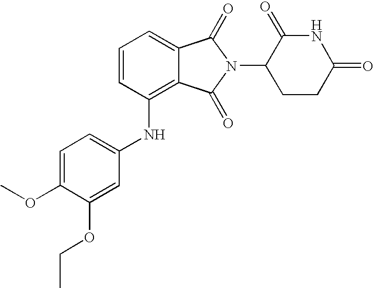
C1=C(OC)C(OCC)=CC(NC2=C3C(=CC=C2)C(=O)N(C2CCC(=O)NC2=O)C3=O)=C1
